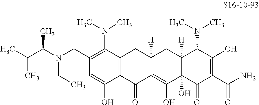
C1(CN(C(C)C(C)C)CC)=C(N(C)C)C2=C(C(O)=C1)C(=O)C1=C(O)C3(O)C([H])(CC1([H])C2)C(N(C)C)C(O)=C(C(N)=O)C3=O
